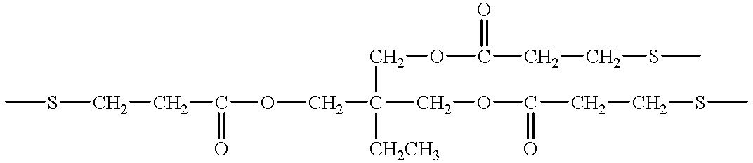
CSCCC(OCC(COC(CCSC)=O)([CH2CH3])COC(CCSC)=O)=O
